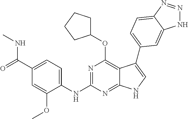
C1(C(=O)NC)=CC=C(NC2=NC(OC3CCCC3)=C3C(=N2)NC=C3C2=CC=C3N=NNC3=C2)C(OC)=C1
